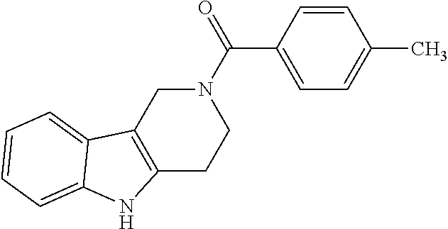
N1(C(=O)C2=CC=C(C)C=C2)CC2=C(CC1)NC1=CC=CC=C21
